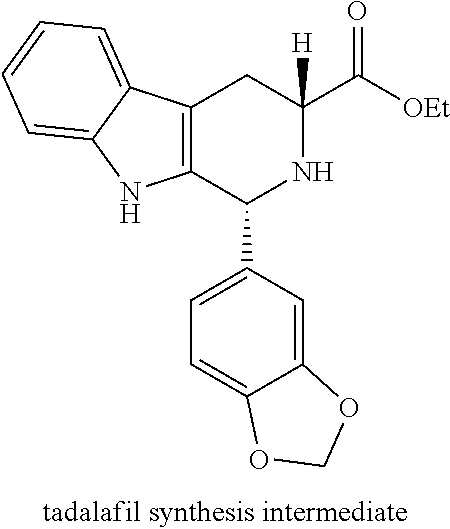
C12=C(C(C3=CC=C4C(=C3)OCO4)NC(C(=O)[OEt])([H])C1)NC1=CC=CC=C21
